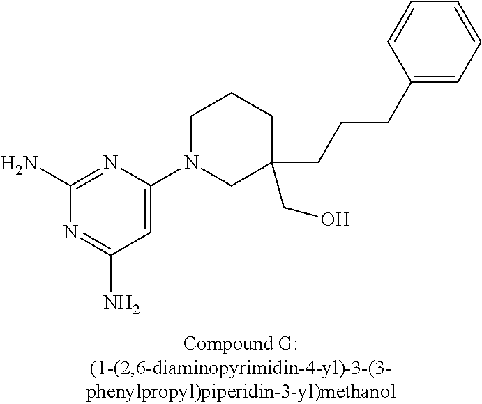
C1(N)=NC(N2CC(CCCC3=CC=CC=C3)(CO)CCC2)=CC(N)=N1
